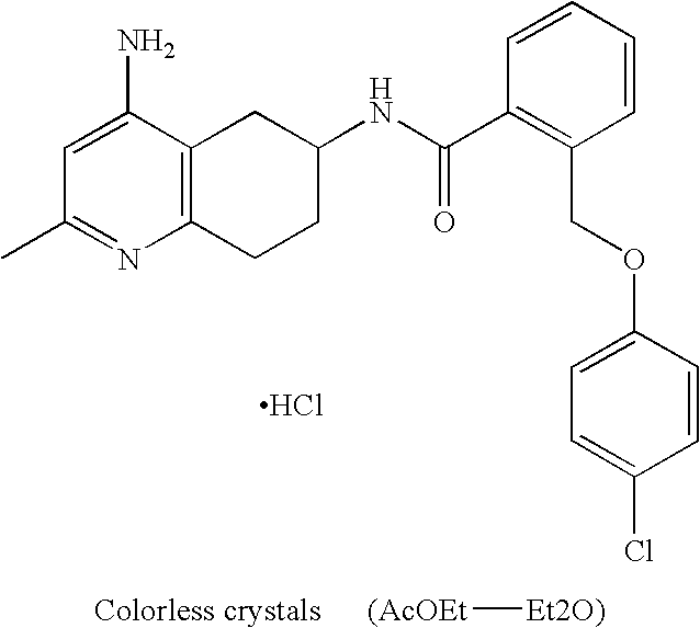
C1=C(N)C2=C(N=C1C)CCC(NC(=O)C1=C(COC3=CC=C(Cl)C=C3)C=CC=C1)C2.Cl.[(AcOEt][Et2O)]
